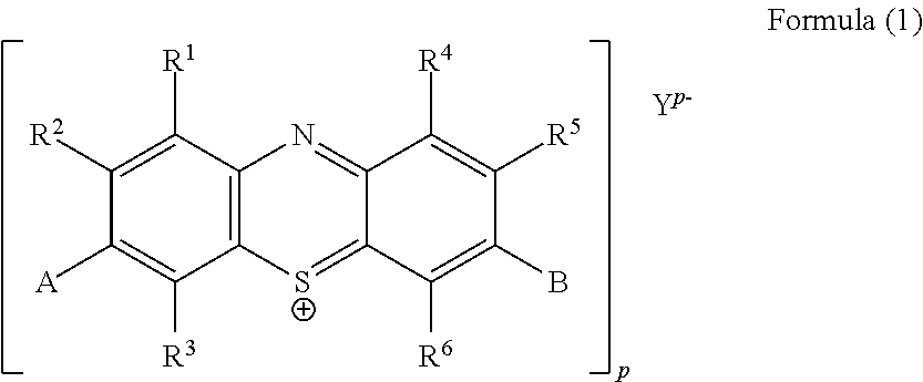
C12=C(C([R1])=C([R2])C([A])=C1[R3])N=C1C(=[S+]2)C([R6])=C(B)C([R5])=C1[R4]
